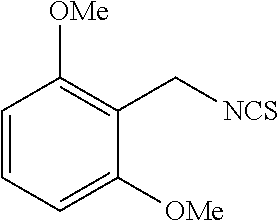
C1=C([OMe])C(C[NCS])=C([OMe])C=C1
